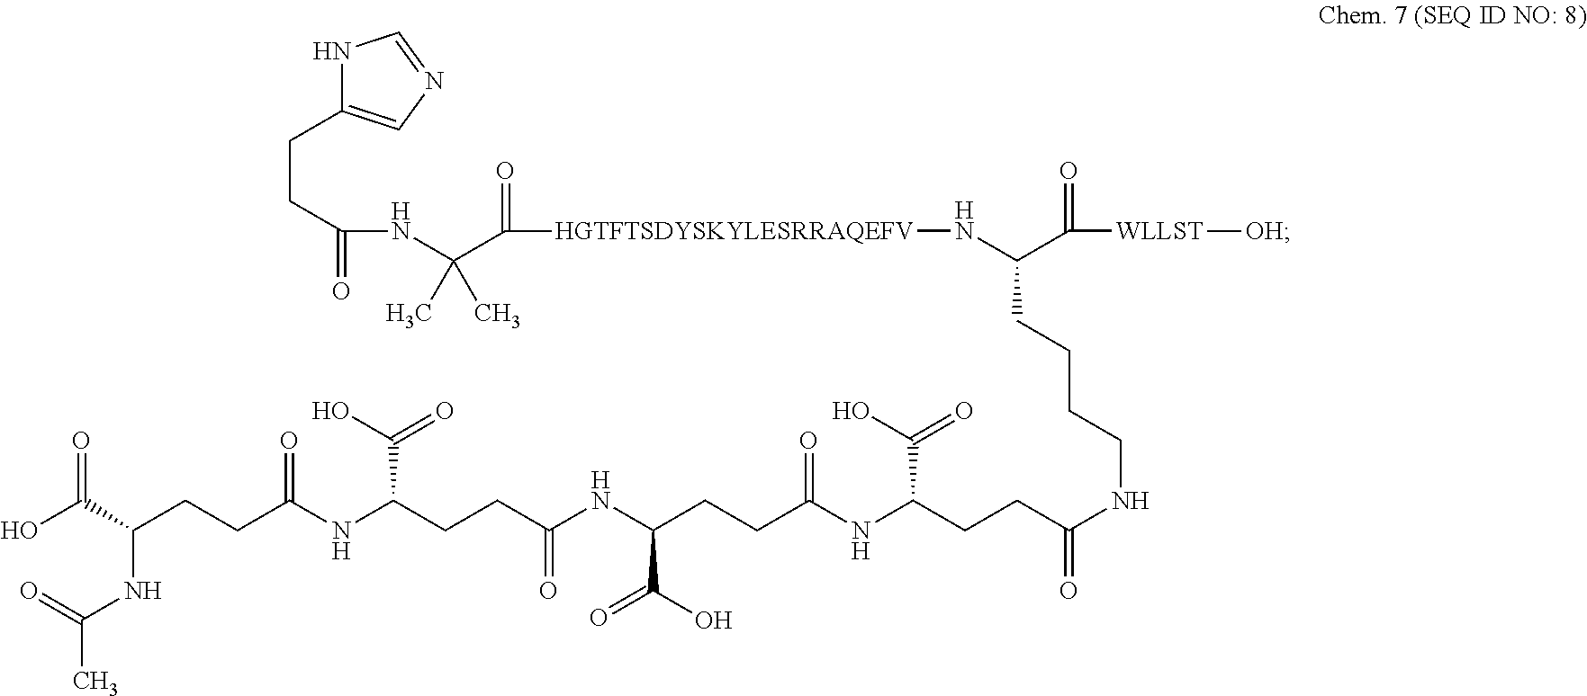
N1C(CCC(=O)NC(C([HGTFTSDYSKYLESRRAQEFV]NC(C(=O)[WLLST][OH])CCCCNC(CCC(NC(CCC(NC(CCC(NC(CCC(C(O)=O)NC(C)=O)=O)C(=O)O)=O)C(=O)O)=O)C(=O)O)=O)=O)(C)C)=CN=C1
